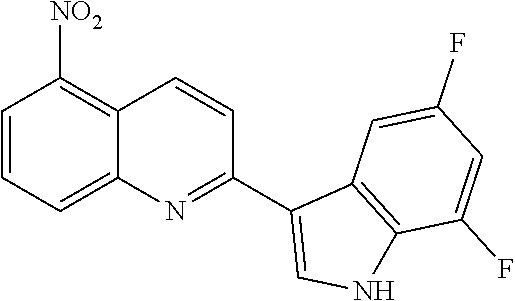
C1=CC=C2C(=C1[NO2])C=CC(C1=CNC3=C1C=C(F)C=C3F)=N2
